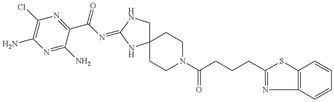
N1=C(N)C(C(=O)N=C2NCC3(N2)CCN(C(=O)CCCC2=NC4=C(S2)C=CC=C4)CC3)=NC(Cl)=C1N
